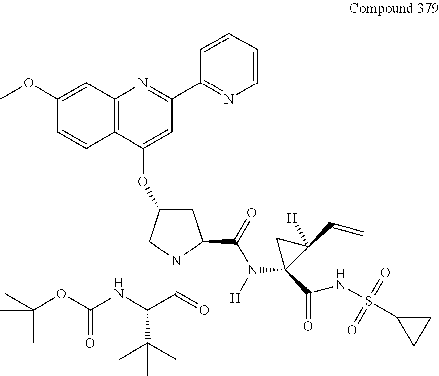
C12=C(C(OC3CC(C(N(C4(C(NS(C5CC5)(=O)=O)=O)C(C=C)([H])C4)[H])=O)N(C(=O)C(NC(OC(C)(C)C)=O)C(C)(C)C)C3)=CC(C3=NC=CC=C3)=N1)C=CC(OC)=C2
